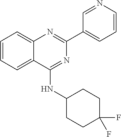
C1(C2=CC=CN=C2)=NC2=CC=CC=C2C(NC2CCC(F)(F)CC2)=N1
